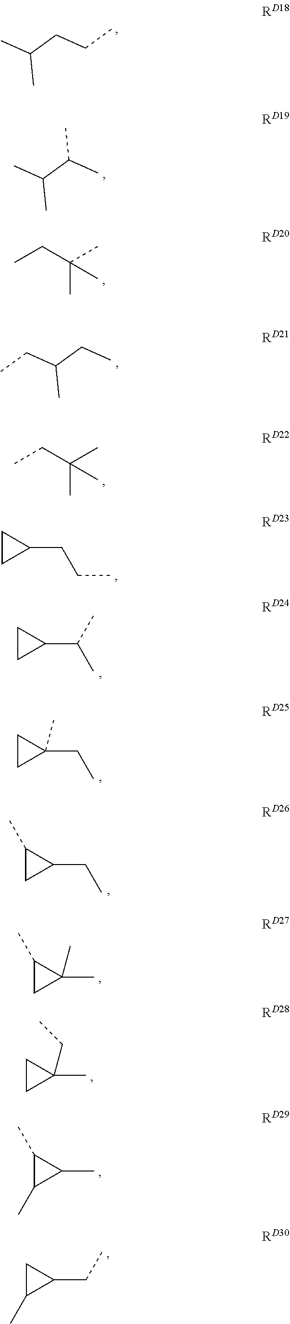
C(CCC)(C)C.C(C(C)C)(C)C.CCC(C)(C)C.C(CC)(CC)C.CCC(C)(C)C.C1CC1CCC.C1CC1C(C)C.C1CC1(CC)C.C1(C)CC1CC.C1(C)CC1(C)C.C1CC1(C)CC.C1(C)C(C)C1C.C1C(C)C1CC
